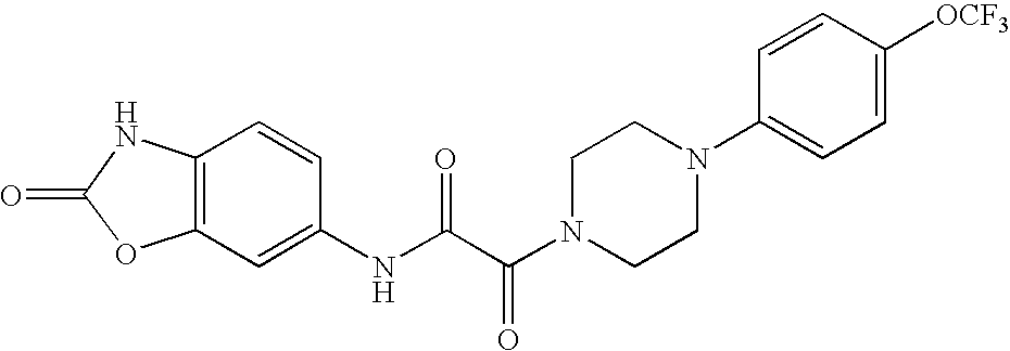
O=C1OC2=C(N1)C=CC(NC(C(N1CCN(C3=CC=C([OCF3])C=C3)CC1)=O)=O)=C2
